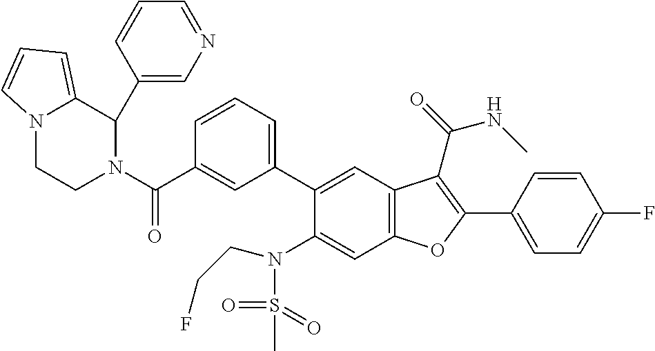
N12CCN(C(C3=CC(C4=CC5=C(C=C4N(CCF)S(C)(=O)=O)OC(C4=CC=C(F)C=C4)=C5C(=O)NC)=CC=C3)=O)C(C3=CN=CC=C3)C1=CC=C2
